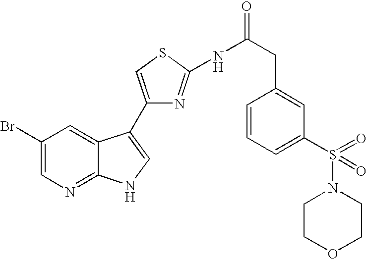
C1(Br)=CN=C2C(=C1)C(C1=CSC(NC(CC3=CC(S(=O)(N4CCOCC4)=O)=CC=C3)=O)=N1)=CN2
